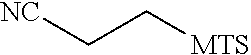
C(C[MTS])[NC]
